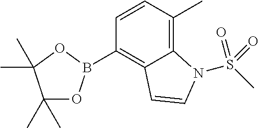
C1(C)(C)OB(C2=C3C(=C(C)C=C2)N(S(C)(=O)=O)C=C3)OC1(C)C
